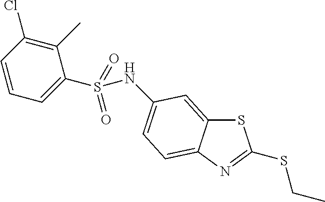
S1C2=CC(NS(C3=CC=CC(Cl)=C3C)(=O)=O)=CC=C2N=C1SCC
